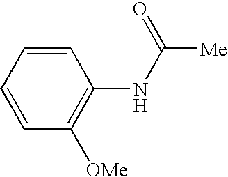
C1=CC([OMe])=C(NC([Me])=O)C=C1
